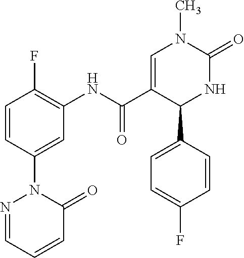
C1=CC(F)=C(NC(C2=CN(C)C(=O)NC2C2=CC=C(F)C=C2)=O)C=C1N1N=CC=CC1=O
